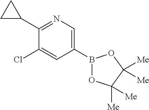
C1(Cl)=CC(B2OC([Me])([Me])C([Me])([Me])O2)=CN=C1C1CC1
